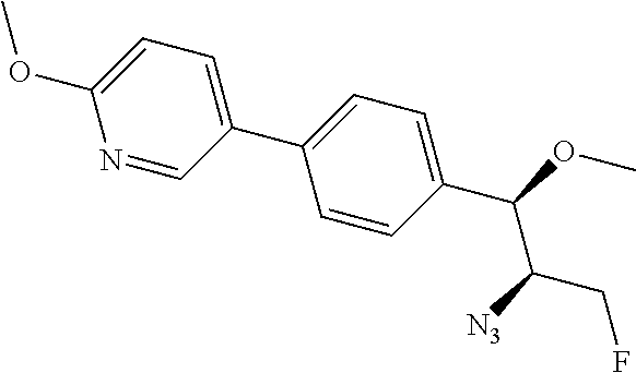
N1=CC(C2=CC=C(C(OC)C([N3])CF)C=C2)=CC=C1OC
